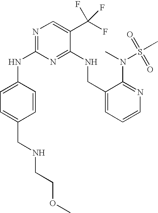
C1(NC2=NC=C(C(F)(F)F)C(NCC3=CC=CN=C3N(S(C)(=O)=O)C)=N2)=CC=C(CNCCOC)C=C1
